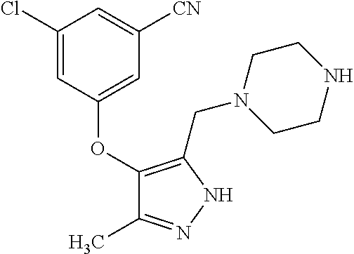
C1(OC2=CC([CN])=CC(Cl)=C2)=C(CN2CCNCC2)NN=C1C
